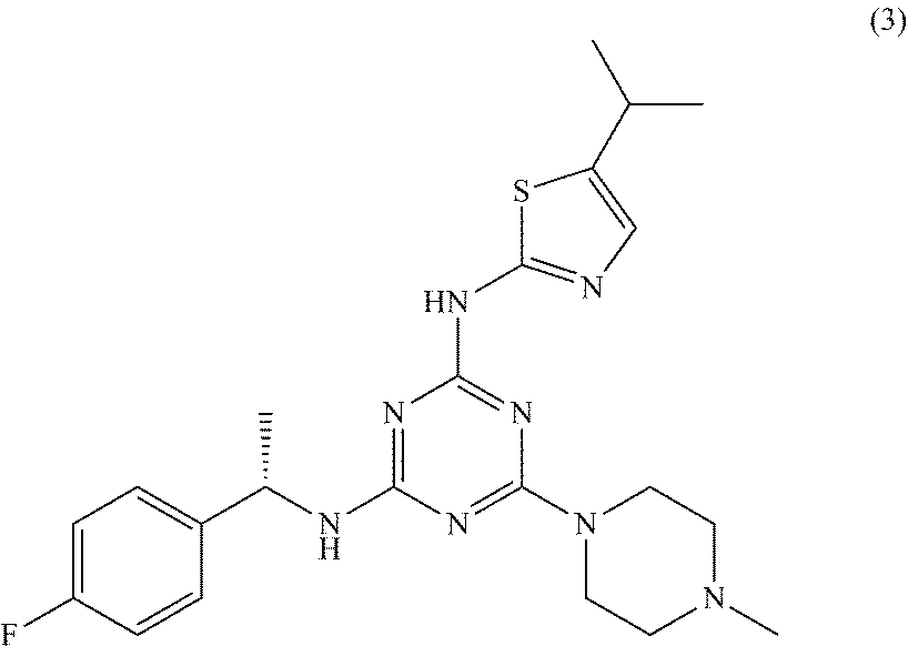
C1=C(F)C=CC(C(NC2=NC(NC3=NC=C(C(C)C)S3)=NC(N3CCN(C)CC3)=N2)C)=C1
